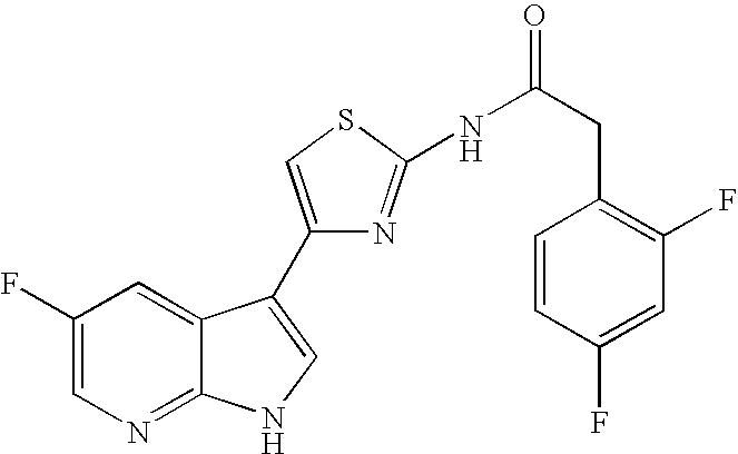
C1(F)=CN=C2C(=C1)C(C1=CSC(NC(CC3=C(F)C=C(F)C=C3)=O)=N1)=CN2
